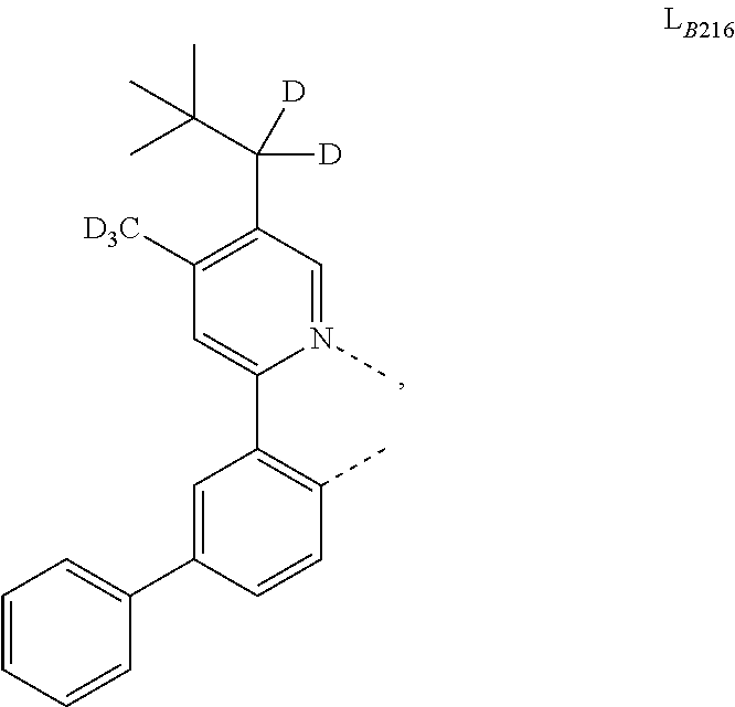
C1([D3C])=C(C(C(C)(C)C)([D])[D])C=N(C)C(C2=C(C)C=CC(C3=CC=CC=C3)=C2)=C1
